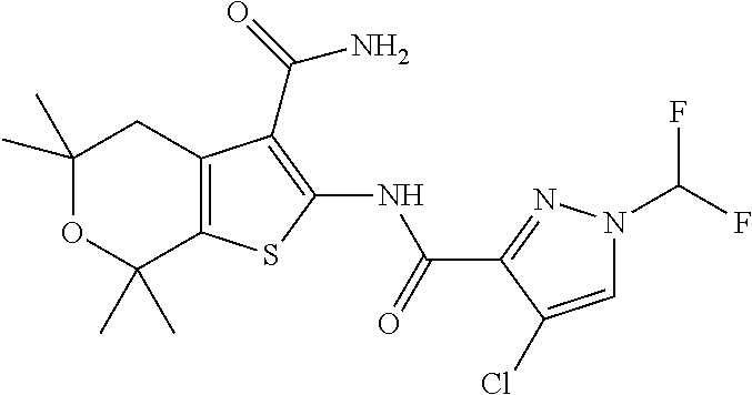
C1(C)(C)OC(C)(C)C2=C(C1)C(C(=O)N)=C(NC(C1=NN(C(F)F)C=C1Cl)=O)S2
